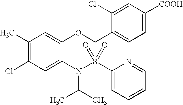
C1(C)=C(Cl)C=C(N(S(C2=CC=CC=N2)(=O)=O)C(C)C)C(OCC2=CC=C([COOH])C=C2Cl)=C1
